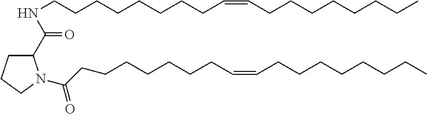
C1(C(NCCCCCCCCC=CCCCCCCCC)=O)CCCN1C(CCCCCCCC=CCCCCCCCC)=O
